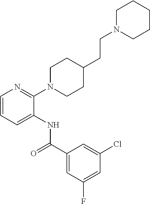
C1=CC=C(NC(C2=CC(F)=CC(Cl)=C2)=O)C(N2CCC(CCN3CCCCC3)CC2)=N1
